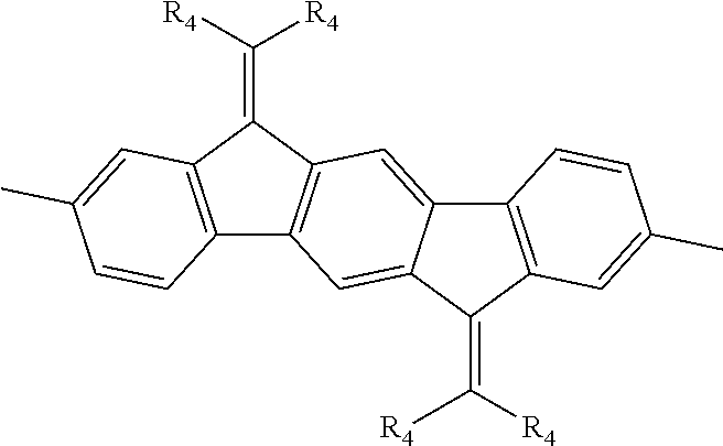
C(=C1C2=C(C3=C1C=C1C(=C3)C(=C([R4])[R4])C3=C1C=CC(C)=C3)C=CC(C)=C2)([R4])[R4]
